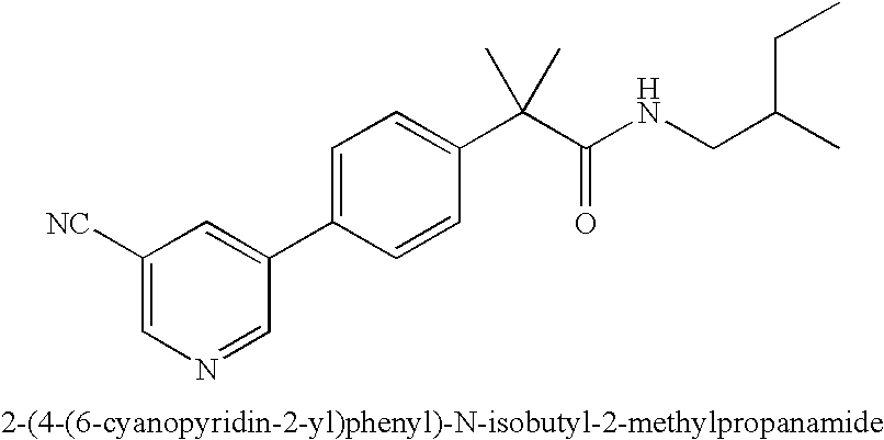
C1([NC])=CN=CC(C2=CC=C(C(C(NCC(C)CC)=O)(C)C)C=C2)=C1
